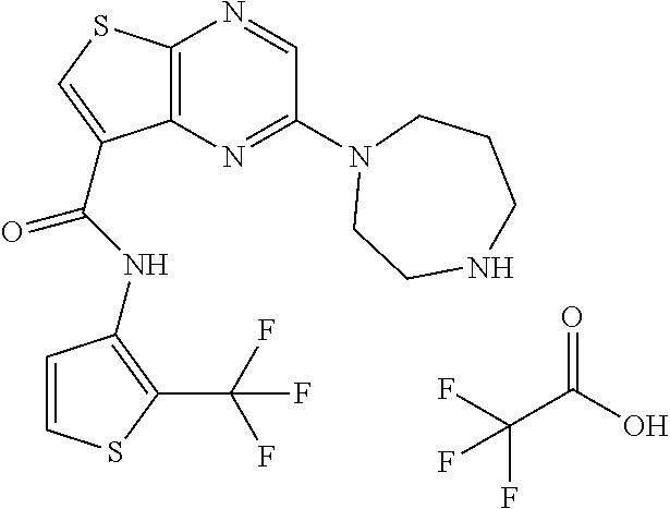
C12=C(N=C(N3CCNCCC3)C=N1)C(C(=O)NC1=C(C(F)(F)F)SC=C1)=CS2.C(C(O)=O)(F)(F)F
